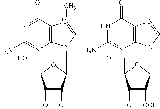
C1(O)C(O)C(N2C3=C([N+](C)=C2)C([O-])=NC(N)=N3)OC1CO.C1(O)C([OCH3])C(N2C3=C(N=C2)C(=O)NC(N)=N3)OC1CO
